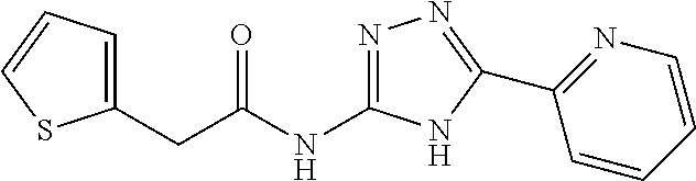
C(C(NC1=NN=C(C2=NC=CC=C2)N1)=O)C1=CC=CS1
